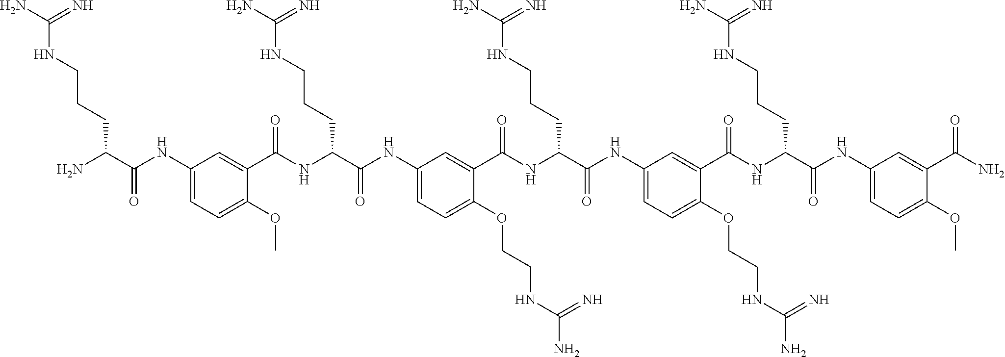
C1(NC(C(N)CCCNC(N)=N)=O)=CC=C(OC)C(C(NC(C(NC2=CC=C(OCCNC(N)=N)C(C(NC(C(NC3=CC=C(OCCNC(N)=N)C(C(NC(C(NC4=CC=C(OC)C(C(N)=O)=C4)=O)CCCNC(N)=N)=O)=C3)=O)CCCNC(N)=N)=O)=C2)=O)CCCNC(N)=N)=O)=C1
